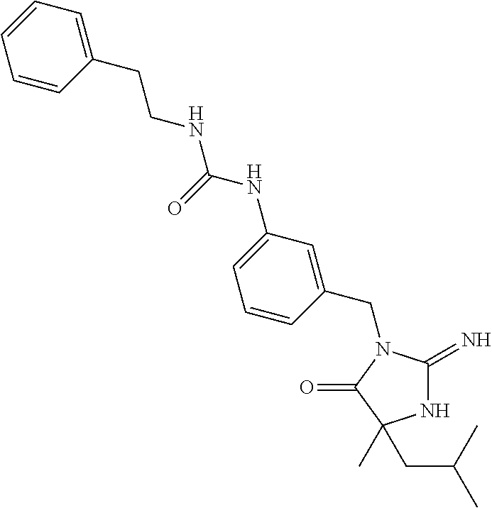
N1C(=N)N(CC2=CC(NC(=O)NCCC3=CC=CC=C3)=CC=C2)C(=O)C1(C)CC(C)C
